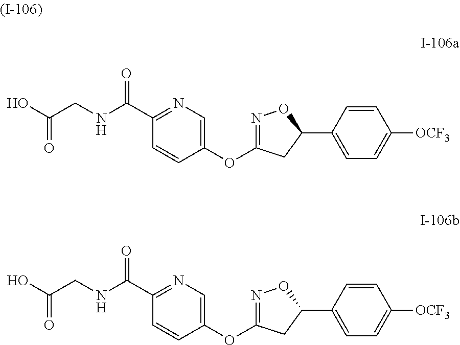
N1=C(OC2=CN=C(C(NCC(O)=O)=O)C=C2)CC(C2=CC=C([OCF3])C=C2)O1.N1=C(OC2=CN=C(C(NCC(O)=O)=O)C=C2)CC(C2=CC=C([OCF3])C=C2)O1
